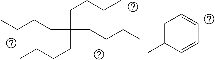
C(C(CCCC)(CCCC)CCCC)CCC.C1=C(C)C=CC=C1
